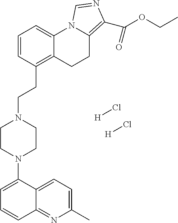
[H]Cl.[H]Cl.C1=C(N2CCN(CCC3=C4C(=CC=C3)N3C(=C(C(=O)OCC)N=C3)CC4)CC2)C2=CC=C(C)N=C2C=C1
